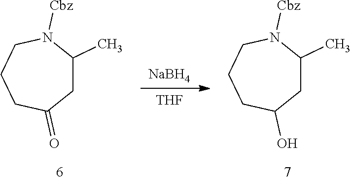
[THF].[NaBH4].C1C(C)N([Cbz])CCCC1=O.C1C(C)N([Cbz])CCCC1O
